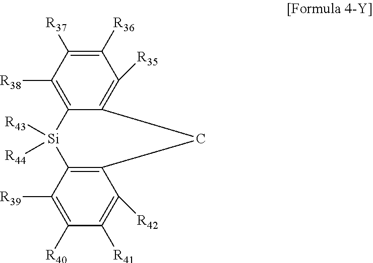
C1([R36])=C([R37])C([R38])=C2C(=C1[R35])CC1=C([Si]2([R43])[R44])C([R39])=C([R40])C([R41])=C1[R42]
